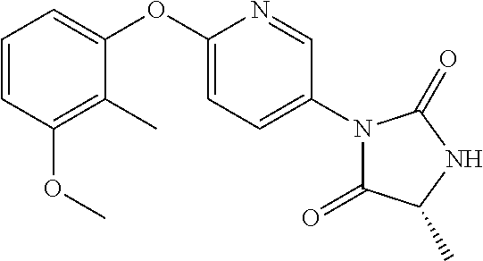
C1=C(OC2=CC=CC(OC)=C2C)N=CC(N2C(=O)C(C)NC2=O)=C1
